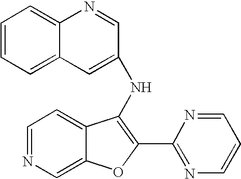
N(C1=C(C2=NC=CC=N2)OC2=CN=CC=C21)C1=CC2=CC=CC=C2N=C1
